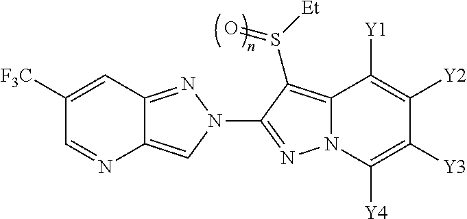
C1([F3C])=CC2=NN(C3=NN4C(=C3S([Et])=O)C([Y1])=C([Y2])C([Y3])=C4[Y4])C=C2N=C1
